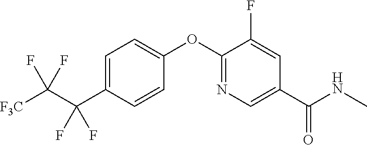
C1=C(C(C([F3C])(F)F)(F)F)C=CC(OC2=NC=C(C(NC)=O)C=C2F)=C1
